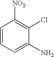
C1=CC=C(N)C(Cl)=C1[NO2]
